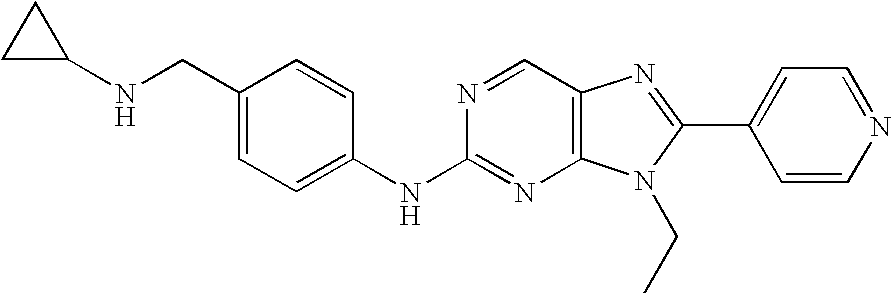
N(C1=NC2=C(C=N1)N=C(C1=CC=NC=C1)N2CC)C1=CC=C(CNC2CC2)C=C1
